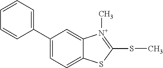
C1=C(C2=CC=CC=C2)C=C2C(=C1)SC(SC)=[N+]2C
